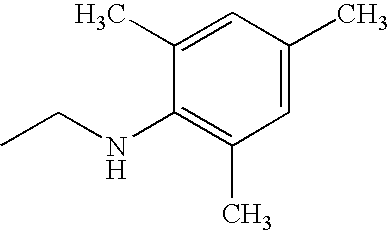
C1=C(C)C=C(C)C(NCC)=C1C
